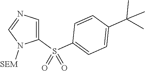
C1=NC=C(S(C2=CC=C(C(C)(C)C)C=C2)(=O)=O)N1[SEM]
